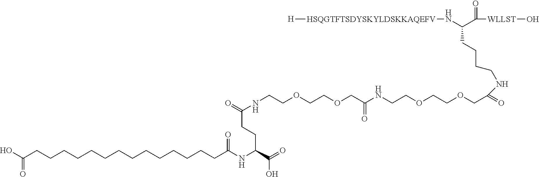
C(CCCCCCCCCCCCCCC(NC(C(=O)O)CCC(=O)NCCOCCOCC(NCCOCCOCC(=O)NCCCCC(N[HSQGTFTSDYSKYLDSKKAQEFV][H])C([WLLST]O)=O)=O)=O)(O)=O
